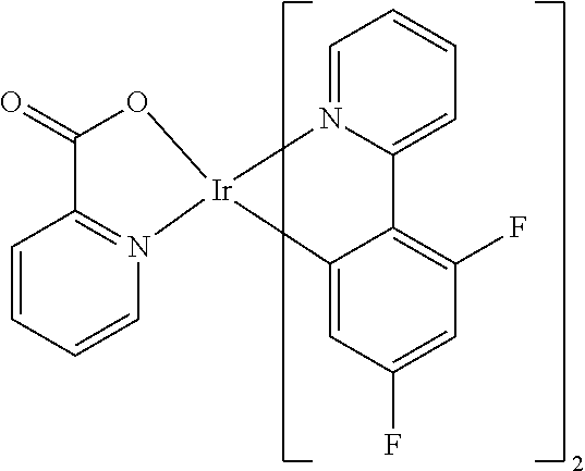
C1=CC=N2C(=C1)C1=C(F)C=C(F)C=C1[Ir]21OC(=O)C2=N1C=CC=C2
